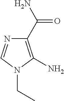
C1(C(N)=O)=C(N)N(CC)C=N1
